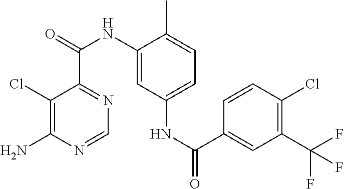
C1(Cl)=C(N)N=CN=C1C(=O)NC1=CC(NC(C2=CC(C(F)(F)F)=C(Cl)C=C2)=O)=CC=C1C
